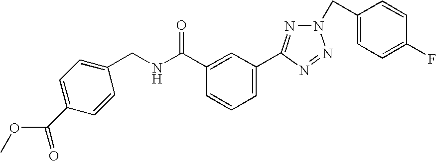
C1(C(NCC2=CC=C(C(=O)OC)C=C2)=O)=CC(C2=NN(CC3=CC=C(F)C=C3)N=N2)=CC=C1
